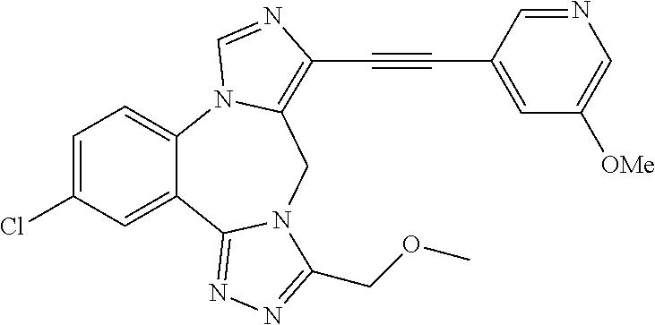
C1=C(Cl)C=C2C(=C1)N1C(=C(C#CC3=CC([OMe])=CN=C3)N=C1)CN1C2=NN=C1COC
